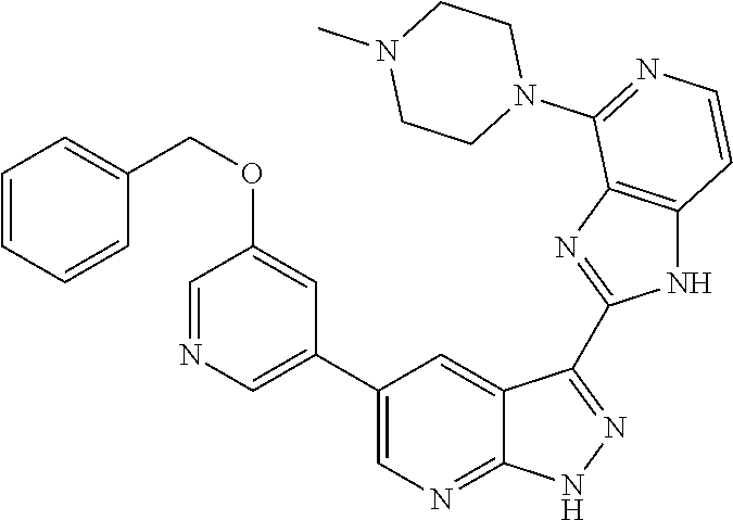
C1=NC=C(C2=CN=C3C(=C2)C(C2=NC4=C(N2)C=CN=C4N2CCN(C)CC2)=N[N H]3)C=C1OCC1=CC=CC=C1
